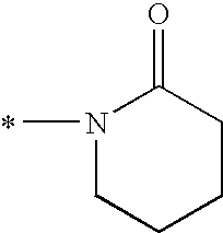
N1(C)CCCCC1=O
